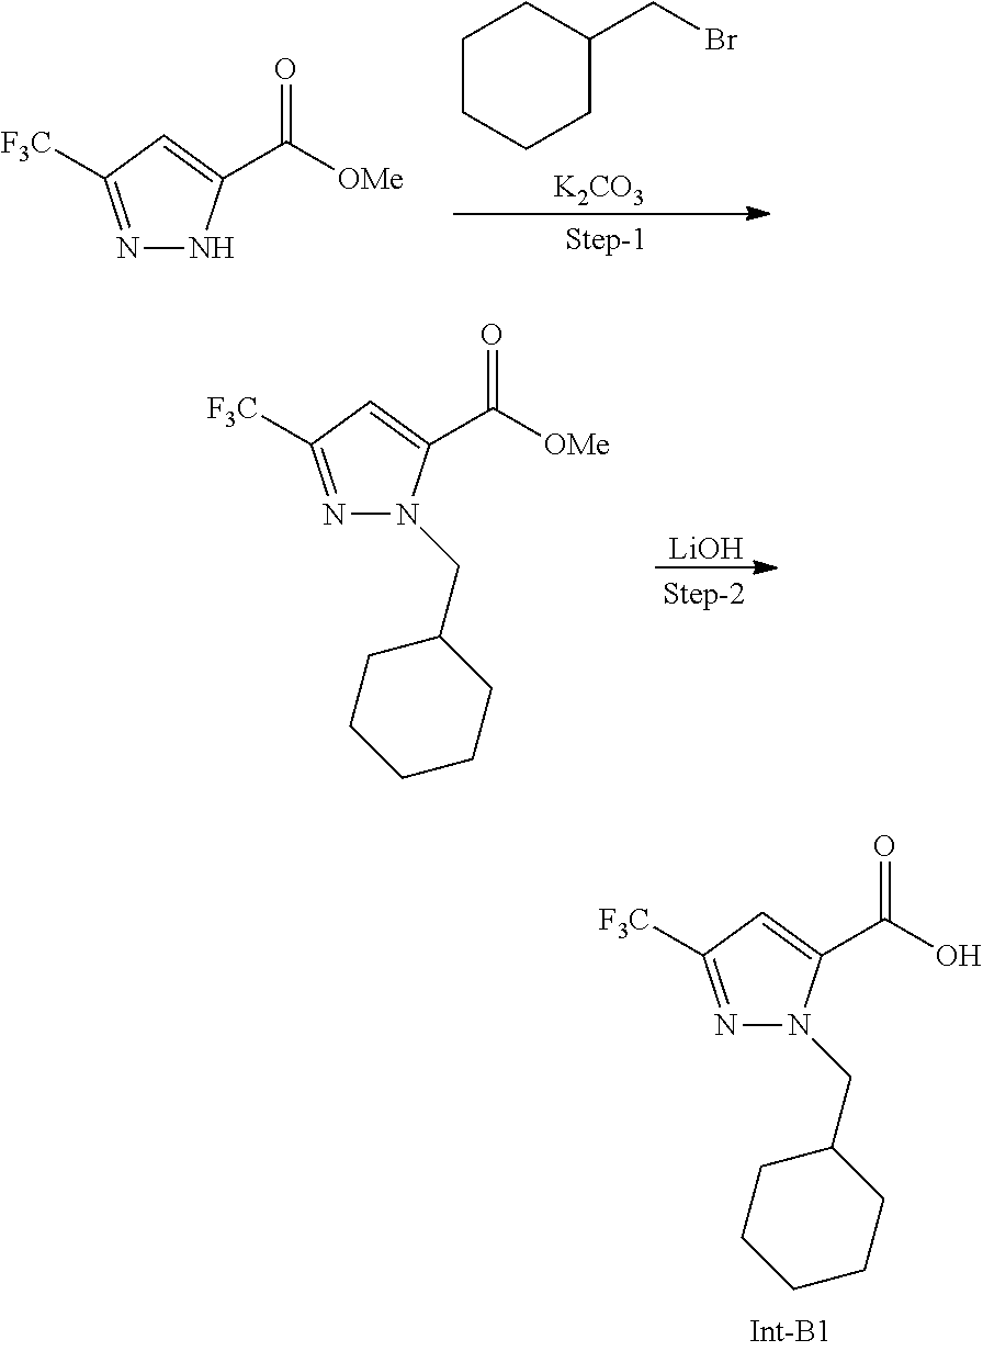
C1CCCC(CBr)C1.[K2CO3].N1=C([F3C])C=C(C([OMe])=O)N1.N1=C([F3C])C=C(C([OMe])=O)N1CC1CCCCC1.[LiOH].N1=C([F3C])C=C(C(O)=O)N1CC1CCCCC1
